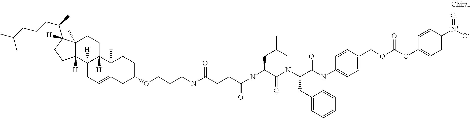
C12(C)C([H])(C3([H])C([H])(CC1)C1(C)C(=CC3)CC(OCCCNC(CCC(NC(CC(C)C)C(NC(C(NC3=CC=C(COC(OC4=CC=C([N+]([O-])=O)C=C4)=O)C=C3)=O)CC3=CC=CC=C3)=O)=O)=O)CC1)CCC2(C(C)CCCC(C)C)[H]
